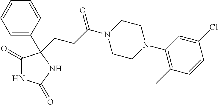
C1(=O)NC(=O)NC1(C1=CC=CC=C1)CCC(N1CCN(C2=C(C)C=CC(Cl)=C2)CC1)=O
